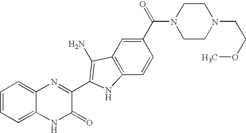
C1=C2C(=CC=C1)N=C(C1=C(N)C3=C(C=CC(C(=O)N4CCN(CCOC)CC4)=C3)N1)C(=O)N2
